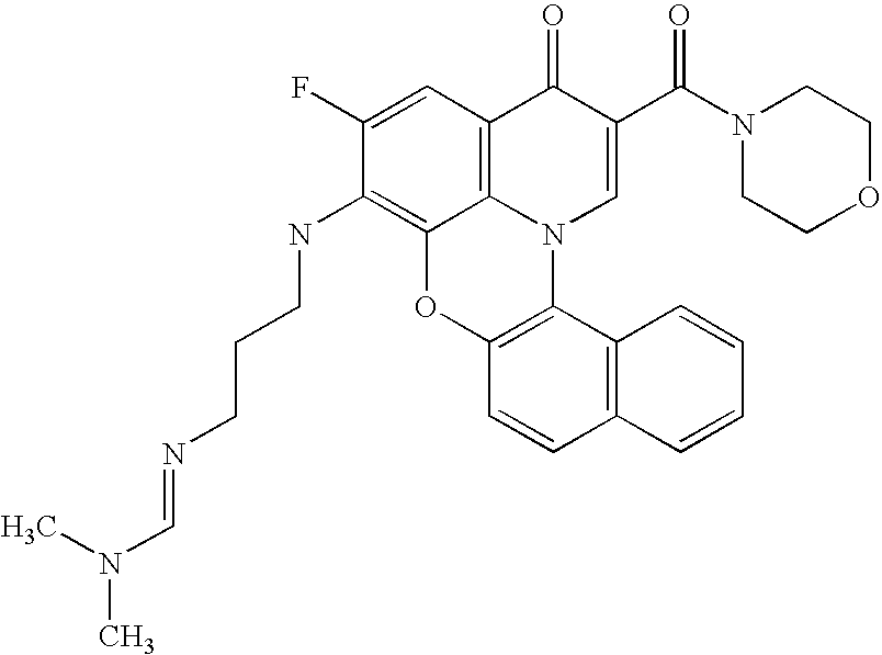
C1(F)=CC2=C3C(=C1NCCCN=CN(C)C)OC1=C(N3C=C(C(N3CCOCC3)=O)C2=O)C2=C(C=C1)C=CC=C2
